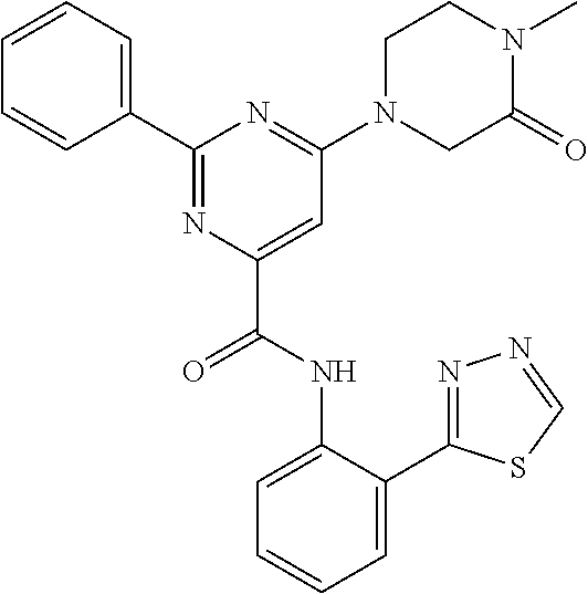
C1=CC=CC(C2=NC(C(NC3=CC=CC=C3C3=NN=CS3)=O)=CC(N3CC(=O)N(C)CC3)=N2)=C1
